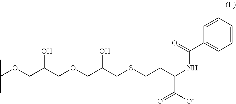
C(OCC(COCC(CSCCC(NC(C1=CC=CC=C1)=O)C([O-])=O)O)O)(C)C
